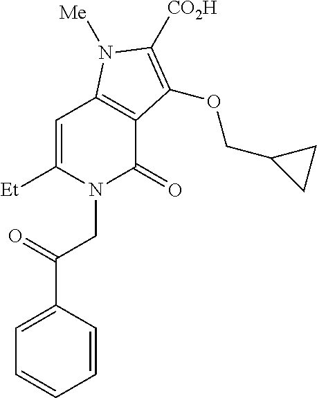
C1=C([Et])N(CC(C2=CC=CC=C2)=O)C(=O)C2=C1N([Me])C([CO2H])=C2OCC1CC1
